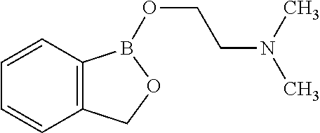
C12=C(C=CC=C1)B(OCCN(C)C)OC2
